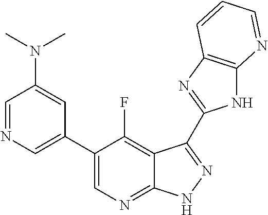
C1=NC=C(C2=CN=C3C(=C2F)C(C2=NC4=C(N2)N=CC=C4)=NN3)C=C1N(C)C
